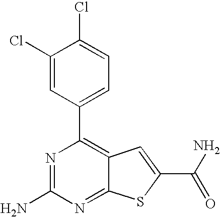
C1(Cl)=CC(C2=C3C(=NC(N)=N2)SC(C(=O)N)=C3)=CC=C1Cl
